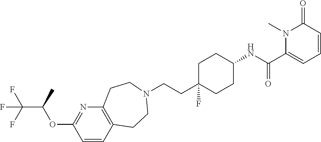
C1=CC2=C(N=C1OC(C(F)(F)F)C)CCN(CCC1(F)CCC(NC(C3=CC=CC(=O)N3C)=O)CC1)CC2
